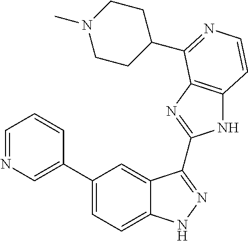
C1(C2=CC=C3C(=C2)C(C2=NC4=C(N2)C=CN=C4C2CCN(C)CC2)=NN3)=CN=CC=C1
